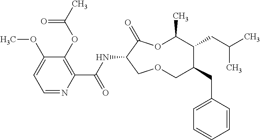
C1(OC)=CC=NC(C(NC2C(=O)OC(C)C(CC(C)C)C(CC3=CC=CC=C3)COC2)=O)=C1OC(C)=O
